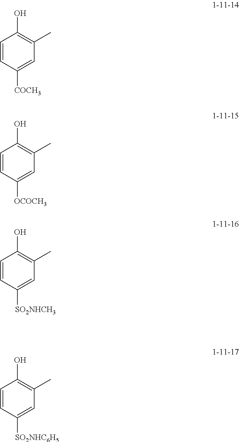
C1=CC([COCH3])=CC(C)=C1O.C1=CC([OCOCH3])=CC(C)=C1O.C1=CC([SO2NHCH3])=CC(C)=C1O.C1=CC([SO2NHC6H5])=CC(C)=C1O
